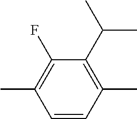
C1(C)=C(F)C(C(C)C)=C(C)C=C1
